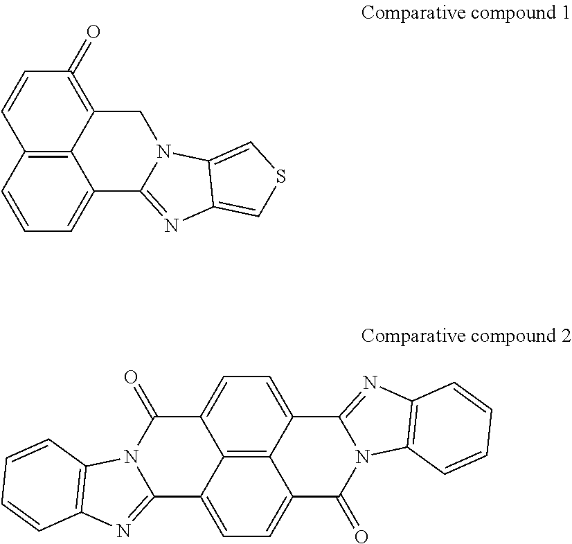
C1(=O)=C2C3=C(C=C1)C=CC=C3C1=NC3=CSC=C3N1C2.C1=C2C3=C4C(=C1)C(=O)N1C(=NC5=C1C=CC=C5)C4=CC=C3C(=O)N1C2=NC2=C1C=CC=C2
